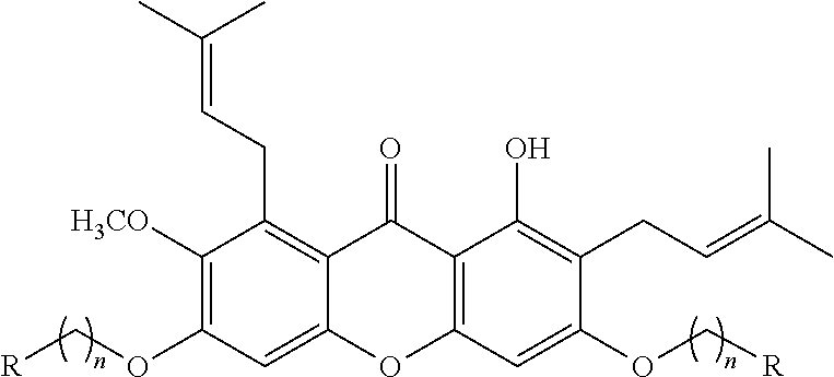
C1([H3CO])=C(OC[R])C=C2C(=C1CC=C(C)C)C(=O)C1=C(O2)C=C(OC[R])C(CC=C(C)C)=C1O
